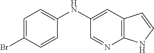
C1(NC2=CC=C(Br)C=C2)=CC2=C(N=C1)NC=C2
